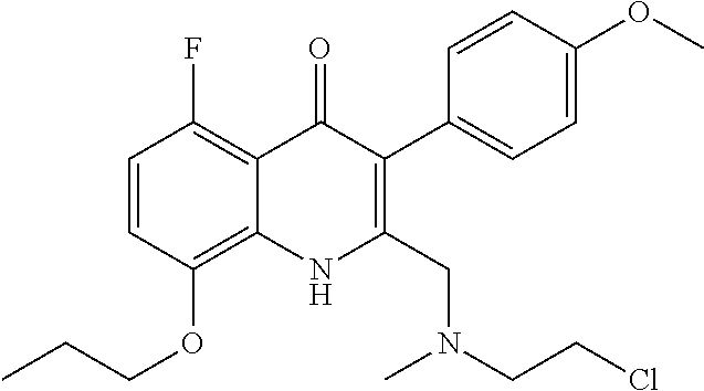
C1=CC(OCCC)=C2C(=C1F)C(=O)C(C1=CC=C(OC)C=C1)=C(CN(C)CCCl)N2
